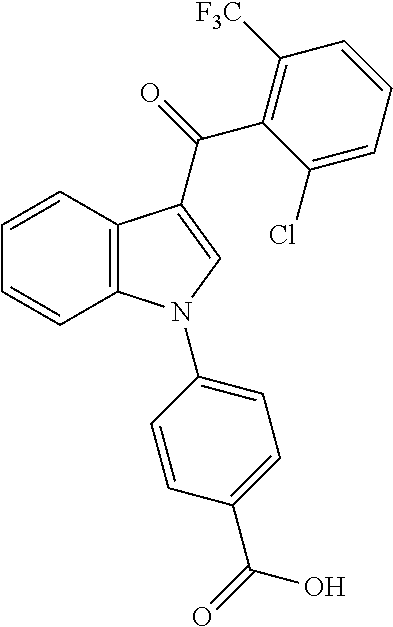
C12=C(C=CC=C1)C(C(C1=C([F3C])C=CC=C1Cl)=O)=CN2C1=CC=C(C(=O)O)C=C1
